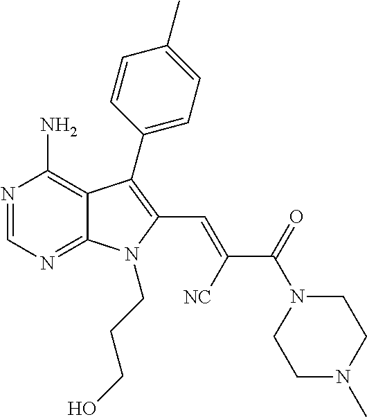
N1=CN=C2C(=C1N)C(C1=CC=C(C)C=C1)=C(C=C(C(=O)N1CCN(C)CC1)[NC])N2CCCO
